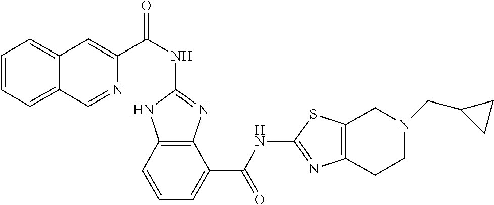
C1(NC(C2=CC3=CC=CC=C3C=N2)=O)=NC2=C(N1)C=CC=C2C(NC1=NC2=C(S1)CN(CC1CC1)CC2)=O
